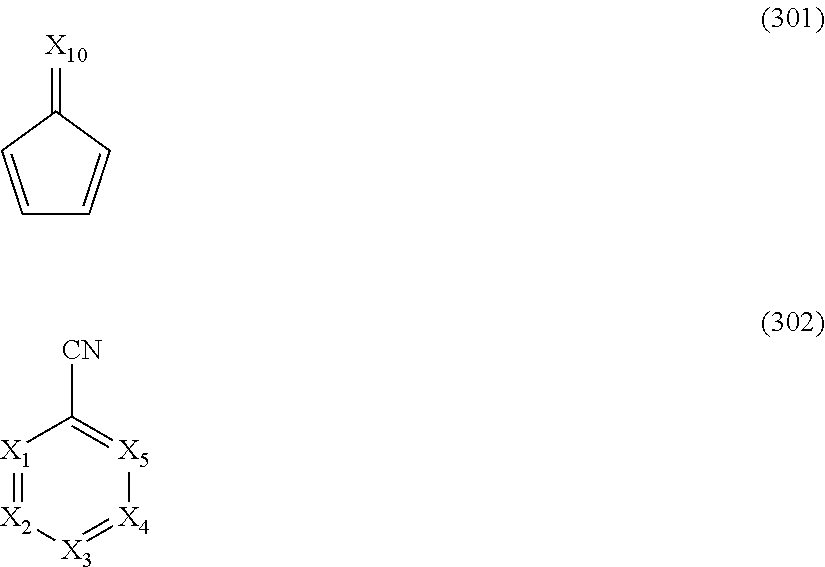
C1=CC(=[X10])C=C1.[X1]1=[X2][X3]=[X4][X5]=C1[CN]
